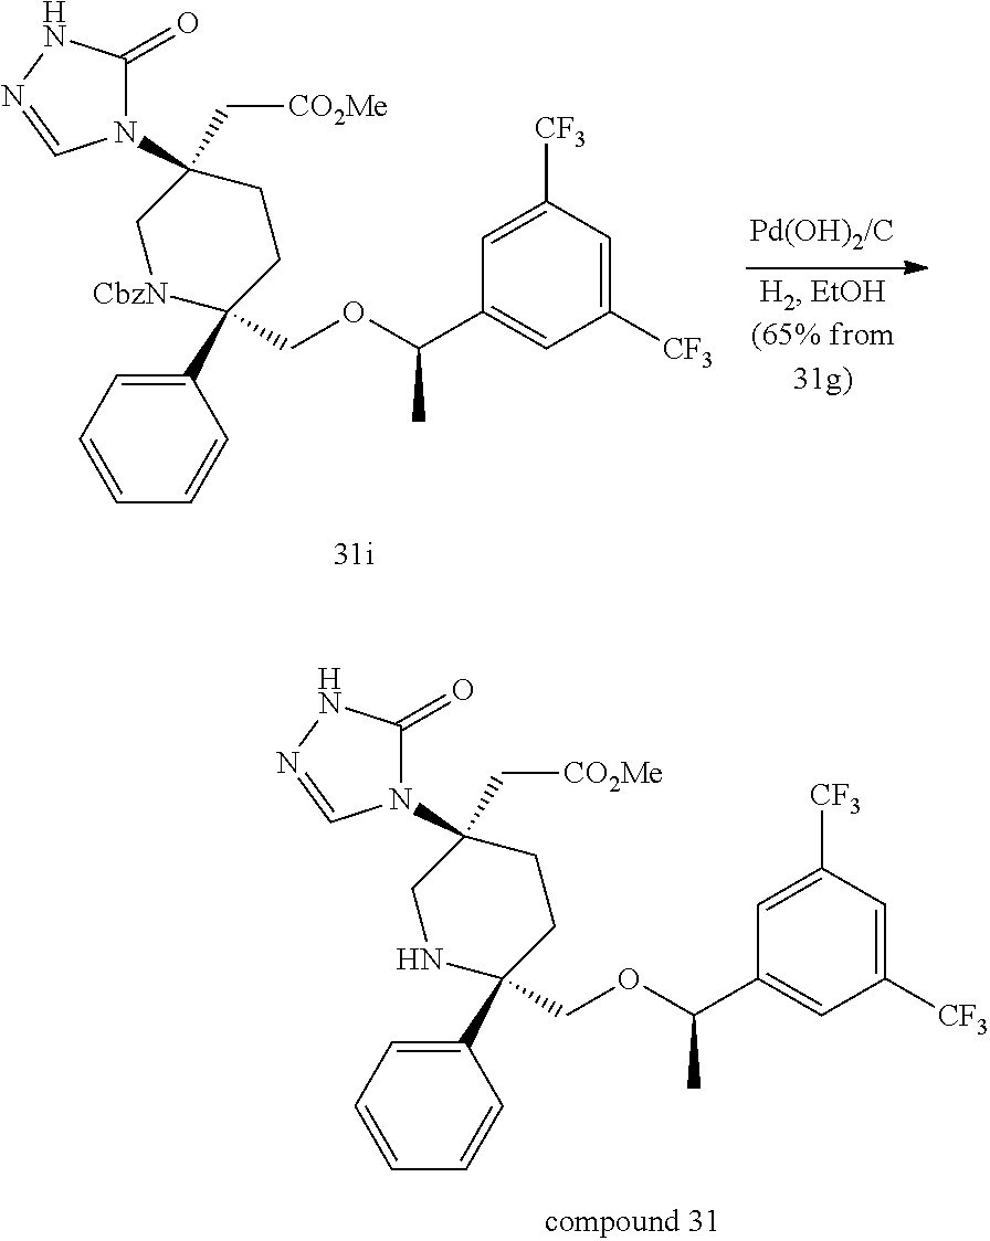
C1(C2(COC(C3=CC([CF3])=CC([CF3])=C3)C)[CbzN]CC(N3C(=O)NN=C3)(C[CO2Me])CC2)=CC=CC=C1.C1(C2(COC(C3=CC([CF3])=CC([CF3])=C3)C)NCC(N3C(=O)NN=C3)(C[CO2Me])CC2)=CC=CC=C1
